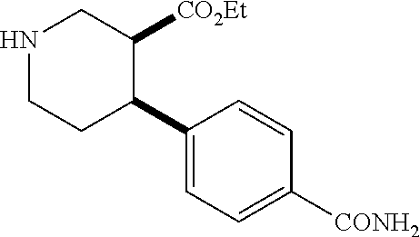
C1(C2C([CO2Et])CNCC2)=CC=C([CONH2])C=C1
